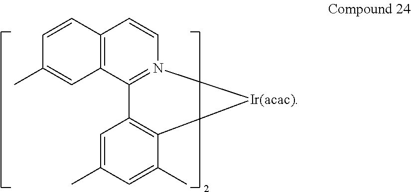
C1=CC2=C(C=C1C)C1=N(C=C2)[Ir(acac)]C2=C1C=C(C)C=C2C
